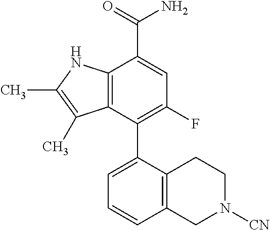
C1(C2=CC=CC3=C2CCN([CN])C3)=C(F)C=C(C(=O)N)C2=C1C(C)=C(C)N2
